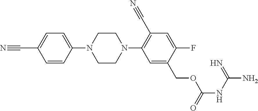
C1CN(C2=CC=C(C#N)C=C2)CCN1C1=C(C#N)C=C(F)C(COC(NC(N)=N)=O)=C1
